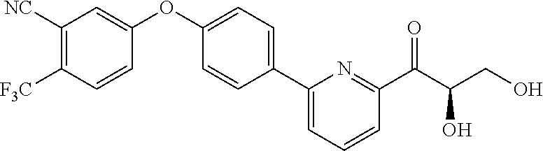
C1([NC])=C([F3C])C=CC(OC2=CC=C(C3=CC=CC(C(C(CO)O)=O)=N3)C=C2)=C1
